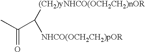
CC(C([(CH2)yNHCO(OCH2CH2)nOR])[NHCO(OCH2CH2)pOR])=O
